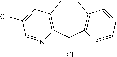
C1CC2=C(C(Cl)C3=C1C=CC=C3)N=CC(Cl)=C2
